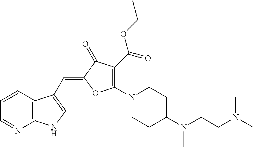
C1=CC2=C(N=C1)NC=C2C=C1C(=O)C(C(OCC)=O)=C(N2CCC(N(CCN(C)C)C)CC2)O1
